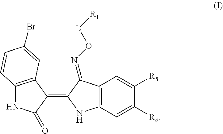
C12=C(C=C([R6])C([R5])=C1)NC(=C1C(=O)NC3=C1C=C(Br)C=C3)C2=NO[L][R1]
